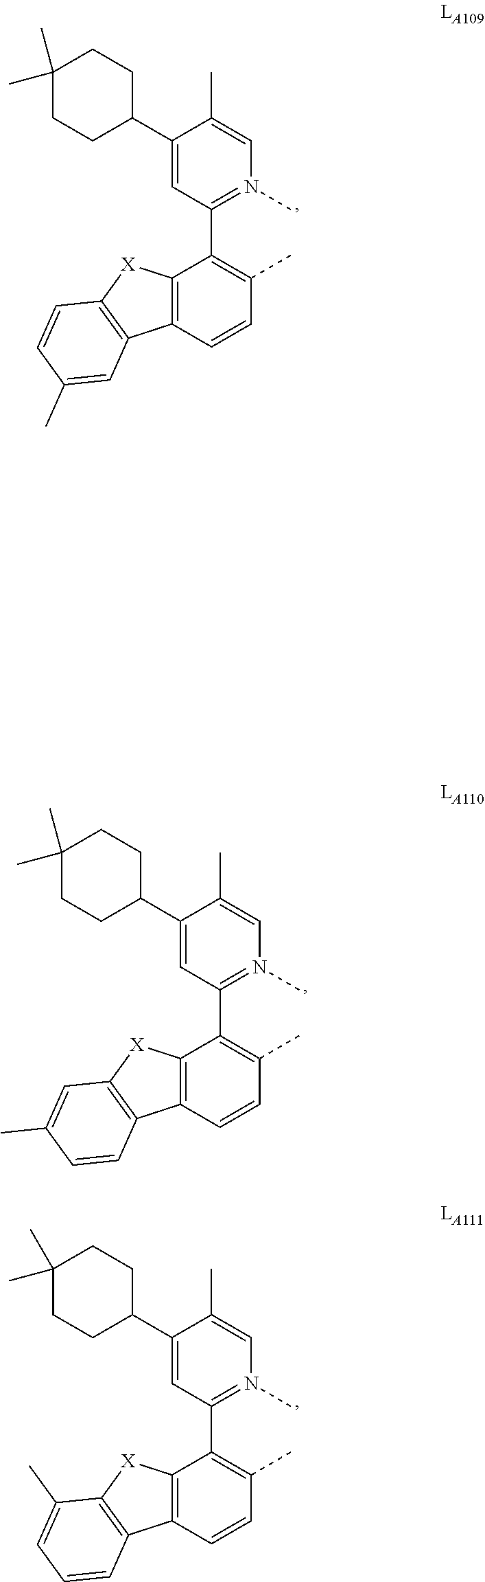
C1(C2CCC(C)(C)CC2)=CC(C2=C(C)C=CC3=C2[X]C2=C3C=C(C)C=C2)=N(C)C=C1C.C1(C2CCC(C)(C)CC2)=CC(C2=C(C)C=CC3=C2[X]C2=C3C=CC(C)=C2)=N(C)C=C1C.C1(C2CCC(C)(C)CC2)=CC(C2=C(C)C=CC3=C2[X]C2=C3C=CC=C2C)=N(C)C=C1C
